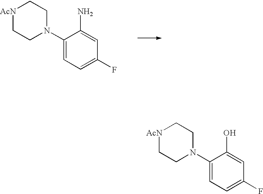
[AcN]1CCN(C2=CC=C(F)C=C2N)CC1.[AcN]1CCN(C2=CC=C(F)C=C2O)CC1
